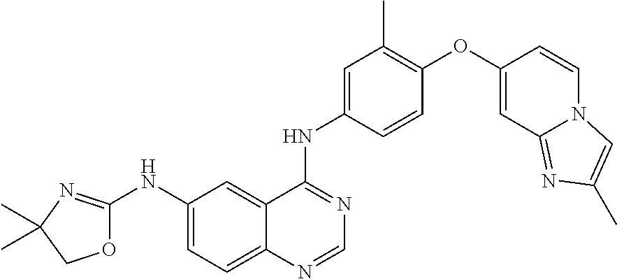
O1C(NC2=CC=C3C(=C2)C(NC2=CC(C)=C(OC4=CC5=NC(C)=CN5C=C4)C=C2)=NC=N3)=NC(C)(C)C1
